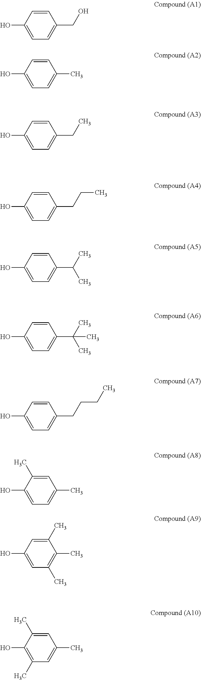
C1=CC(O)=CC=C1CO.C1=CC(O)=CC=C1C.C1=CC(O)=CC=C1CC.C1=CC(O)=CC=C1CCC.C1=CC(O)=CC=C1C(C)C.C1=CC(O)=CC=C1C(C)(C)C.C1=CC(O)=CC=C1CCCC.C1=C(C)C(O)=CC=C1C.C1(C)=CC(O)=CC(C)=C1C.C1=C(C)C(O)=C(C)C=C1C
